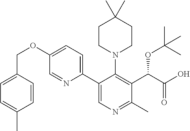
C1CN(C2=C(C(C(O)=O)OC(C)(C)C)C(C)=NC=C2C2=CC=C(OCC3=CC=C(C)C=C3)C=N2)CCC1(C)C
